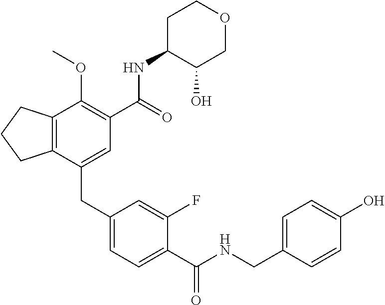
C12=C(CCC1)C(OC)=C(C(NC1C(O)COCC1)=O)C=C2CC1=CC=C(C(NCC2=CC=C(O)C=C2)=O)C(F)=C1
